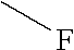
CF
